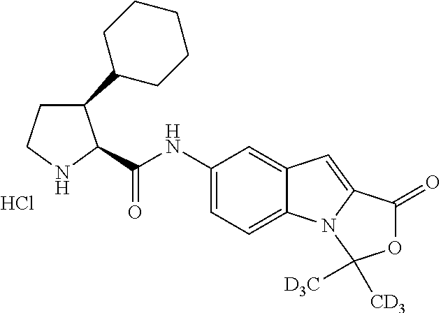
C1CNC(C(NC2=CC=C3C(=C2)C=C2N3C([D3C])([CD3])OC2=O)=O)C1C1CCCCC1.Cl
